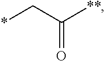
*CC([**])=O
